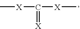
C([X]C)([X]C)=[X]
